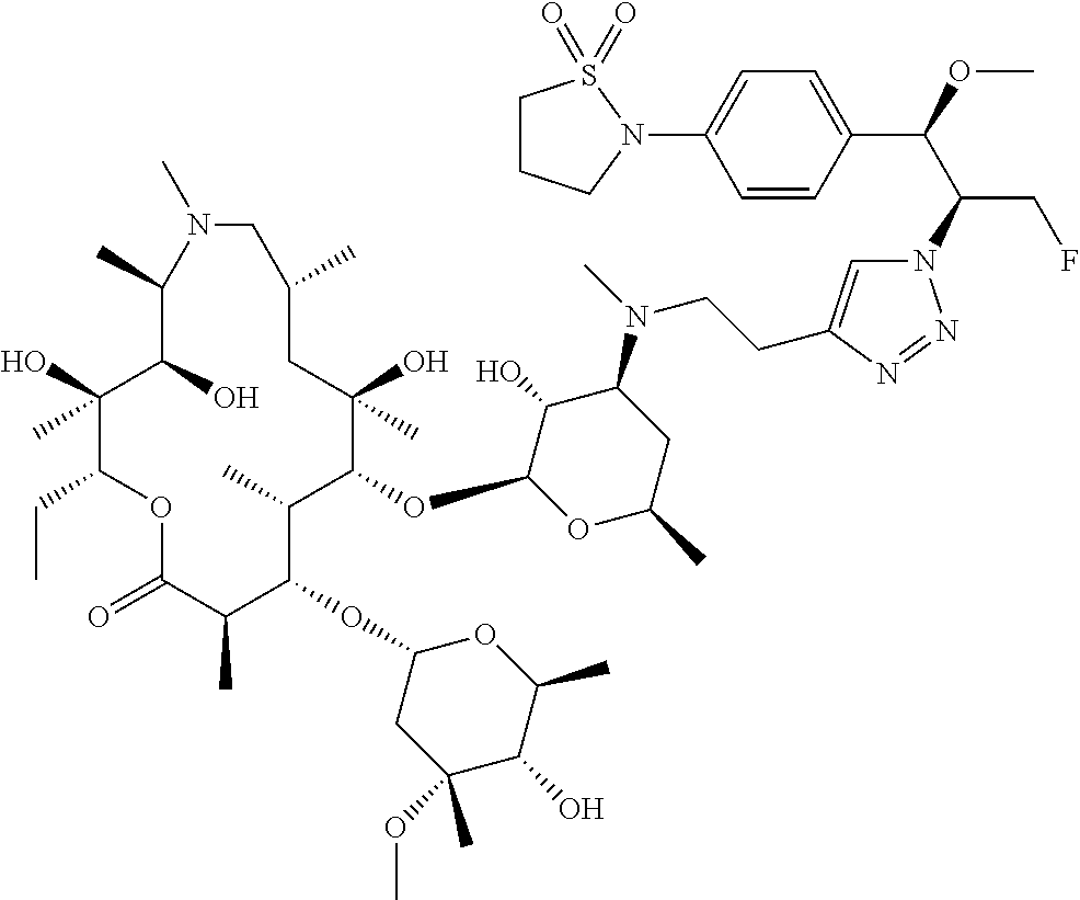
C1(O)(C)C(CC)OC(=O)C(C)C(OC2CC(OC)(C)C(O)C(C)O2)C(C)C(OC2OC(C)CC(N(C)CCC3=CN(C(C(OC)C4=CC=C(N5CCCS5(=O)=O)C=C4)CF)N=N3)C2O)C(O)(C)CC(C)CN(C)C(C)C1O
